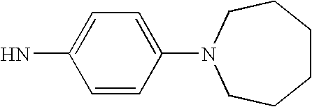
NC1=CC=C(N2CCCCCC2)C=C1
